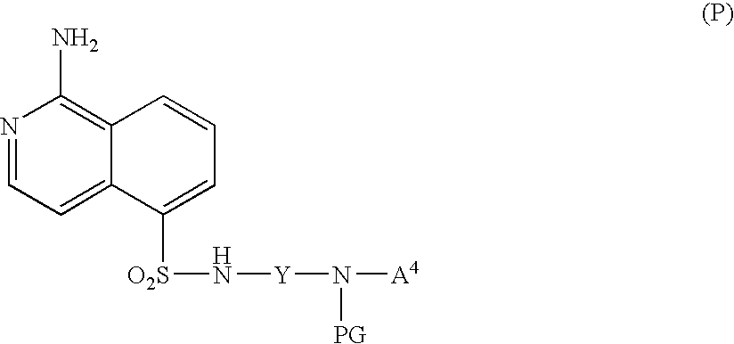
N1=CC=C2C(=C1N)C=CC=C2[O2S]N[Y]N([PG])[A4]
